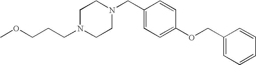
C(N1CCN(CC2=CC=C(OCC3=CC=CC=C3)C=C2)CC1)CCOC
